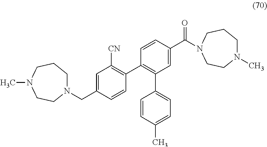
C1=C(C(=O)N2CCCN(C)CC2)C=CC(C2=C([CN])C=C(CN3CCCN(C)CC3)C=C2)=C1C1=CC=C(C)C=C1
